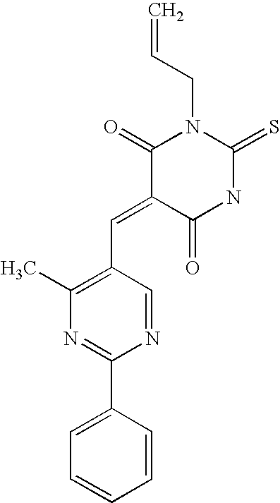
C1(C=C2C(=O)NC(=S)N(CC=C)C2=O)=C(C)N=C(C2=CC=CC=C2)N=C1
